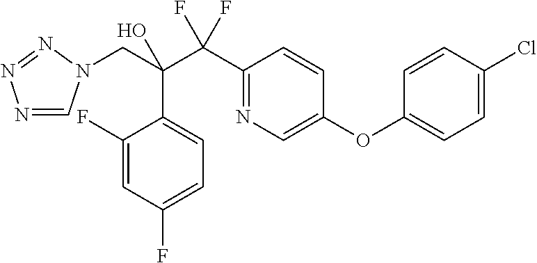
C1(C(C(CN2C=NN=N2)(C2=CC=C(F)C=C2F)O)(F)F)=NC=C(OC2=CC=C(Cl)C=C2)C=C1
